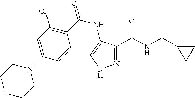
O=C(NC1=CNN=C1C(=O)NCC1CC1)C1=C(Cl)C=C(N2CCOCC2)C=C1
